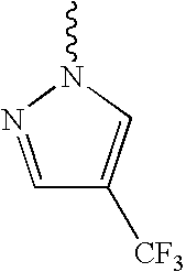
C1=NN(C)C=C1[CF3]
